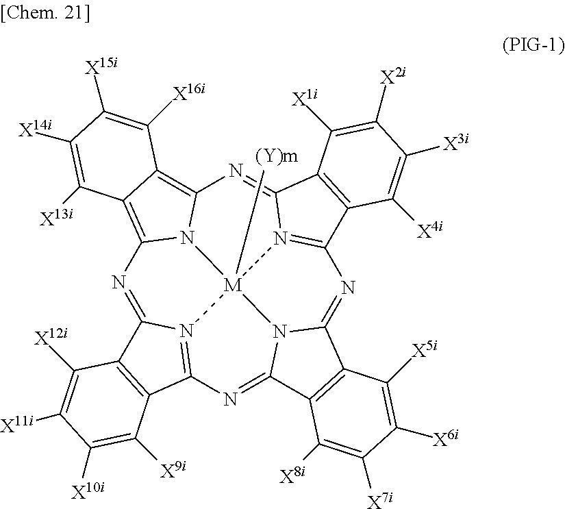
N1=C2N3=C(N=C4N5C(=NC6=N7C(=NC8=C9C(=C1N8[M]753[(Y)m])C([X13i])=C([X14i])C([X15i])=C9[X16i])C1=C6C([X4i])=C([X3i])C([X2i])=C1[X1i])C1=C4C([X8i])=C([X7i])C([X6i])=C1[X5i])C1=C2C([X12i])=C([X11i])C([X10i])=C1[X9i]
